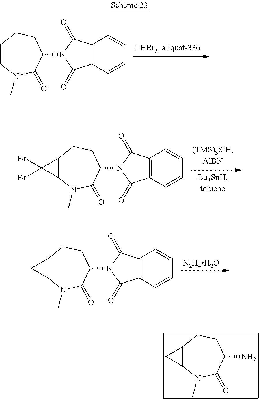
C12=C(C=CC=C1)C(=O)N(C1CCC=CN(C)C1=O)C2=O.C12=C(C=CC=C1)C(=O)N(C1CCC3C(N(C)C1=O)C3(Br)Br)C2=O.C12=C(C=CC=C1)C(=O)N(C1CCC3C(N(C)C1=O)C3)C2=O.[N2H4H2O].NC1CCC2C(N(C)C1=O)C2
